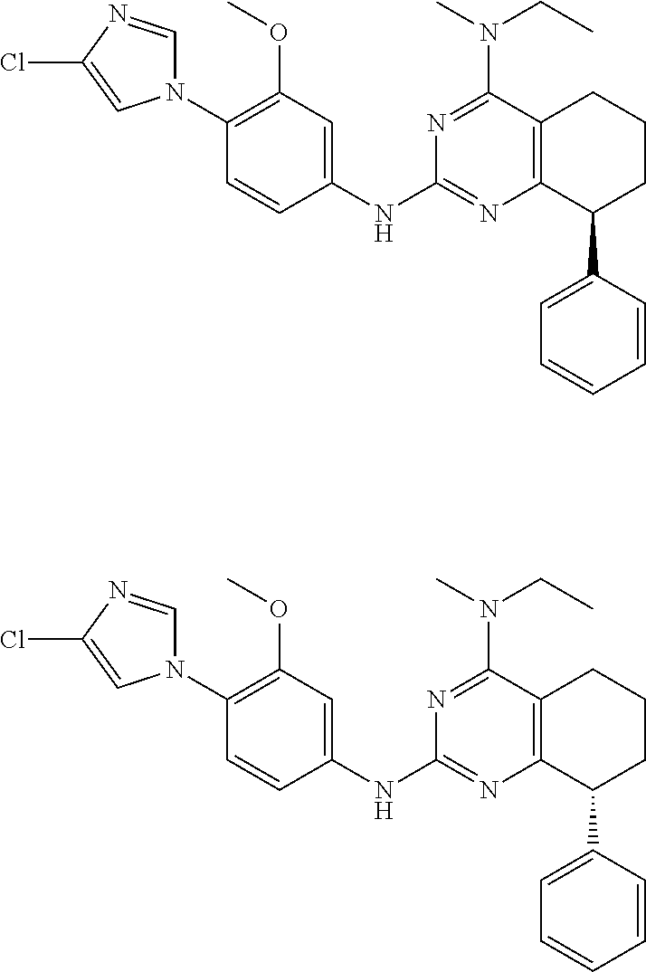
C1(OC)=C(N2C=NC(Cl)=C2)C=CC(NC2=NC3=C(C(N(C)CC)=N2)CCCC3C2=CC=CC=C2)=C1.C1(OC)=C(N2C=NC(Cl)=C2)C=CC(NC2=NC3=C(C(N(C)CC)=N2)CCCC3C2=CC=CC=C2)=C1
